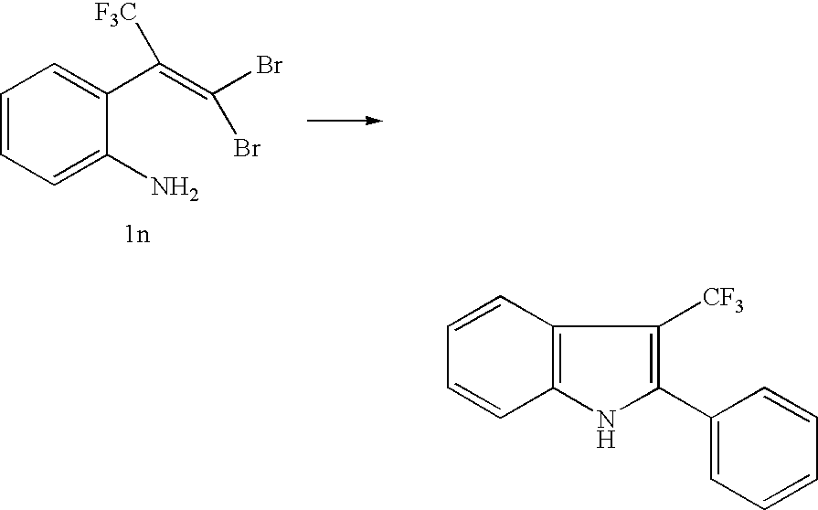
C1=CC2=C(C=C1)NC(C1=CC=CC=C1)=C2[CF3].C1=CC=C(N)C(C([F3C])=C(Br)Br)=C1
